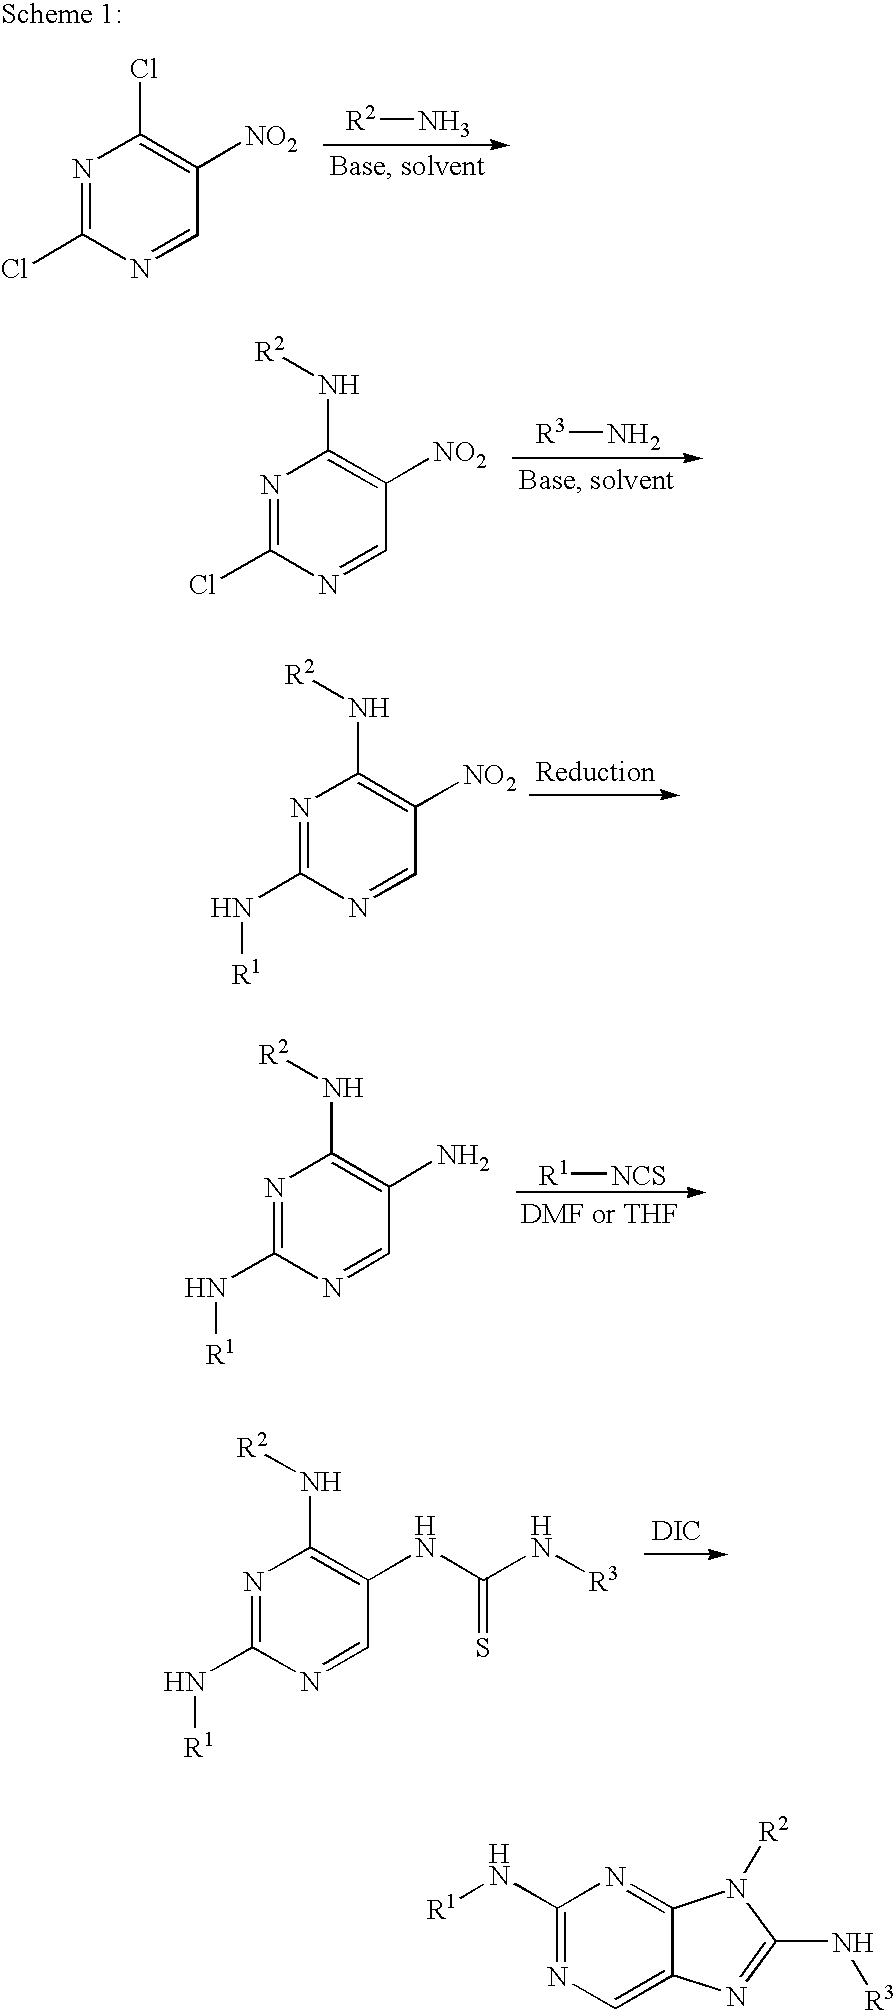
N1=C(Cl)N=CC([NO2])=C1Cl.[R2]N.N1=C(Cl)N=CC([NO2])=C1N[R2].[R3]N.N1=C(N[R1])N=CC([NO2])=C1N[R2].N1=C(N[R1])N=CC(N)=C1N[R2].[R1][NCS].N1=C(N[R1])N=CC(NC(N[R3])=S)=C1N[R2].[DIC].C1(N[R1])=NC=C2C(=N1)N([R2])C(N[R3])=N2
